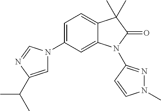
C1=C(N2C=C(C(C)C)N=C2)C=C2C(=C1)C(C)(C)C(=O)N2C1=NN(C)C=C1
